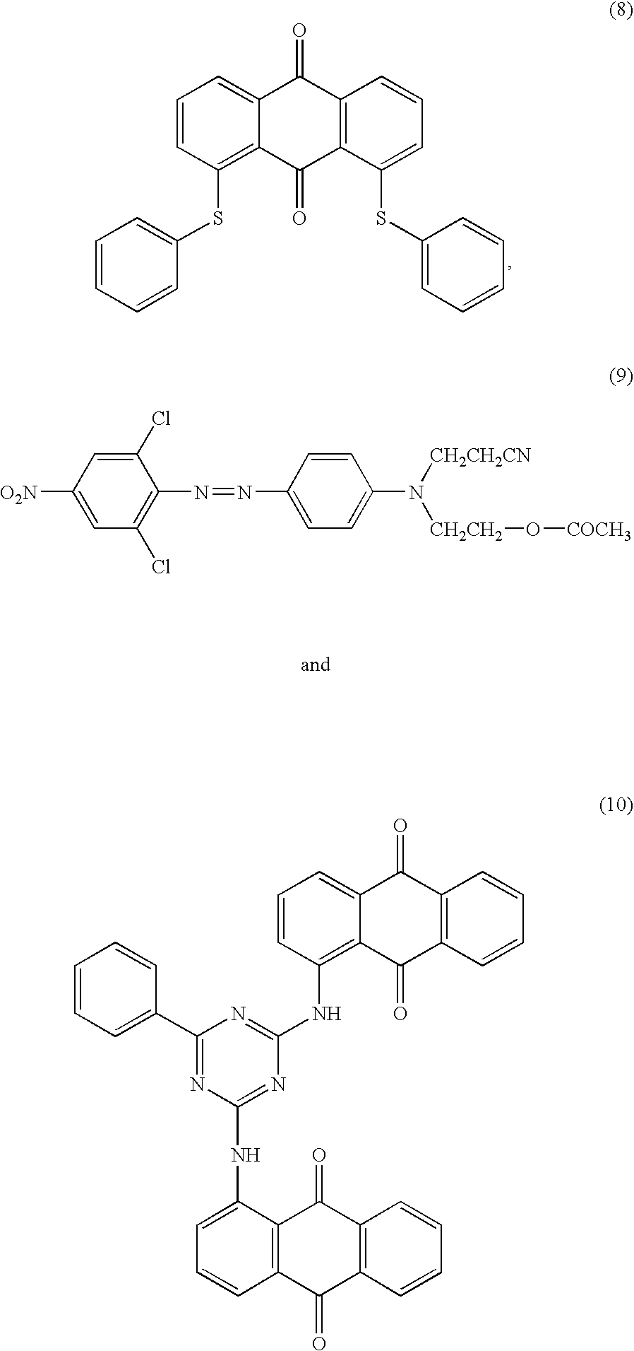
C1=CC(SC2=CC=CC=C2)=C2C(=C1)C(=O)C1=C(C2=O)C(SC2=CC=CC=C2)=CC=C1.C1(Cl)=CC([O2N])=CC(Cl)=C1N=NC1=CC=C(N([CH2CH2CN])[CH2CH2]O[COCH3])C=C1.C1=CC(NC2=NC(C3=CC=CC=C3)=NC(NC3=CC=CC4=C3C(=O)C3=C(C4=O)C=CC=C3)=N2)=C2C(=C1)C(=O)C1=C(C2=O)C=CC=C1
